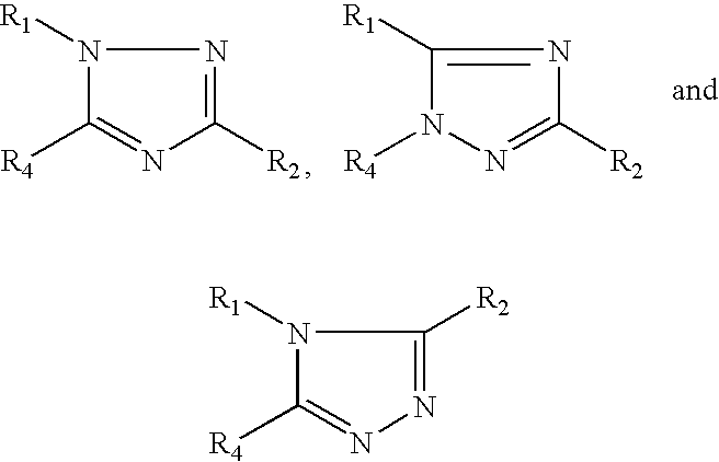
N1([R1])C([R4])=NN=C1[R2].N1([R1])C([R4])=NC([R2])=N1.C1([R1])=NC([R2])=NN1[R4]
